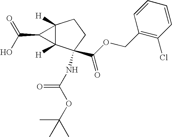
C12([H])C([H])(C(NC(OC(C)(C)C)=O)(C(OCC3=C(Cl)C=CC=C3)=O)CC1)C2C(O)=O
